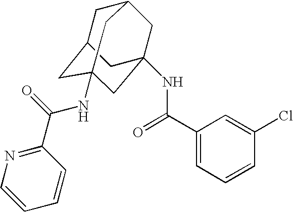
C1C2CC3(NC(C4=NC=CC=C4)=O)CC(NC(C4=CC=CC(Cl)=C4)=O)(CC1C3)C2
